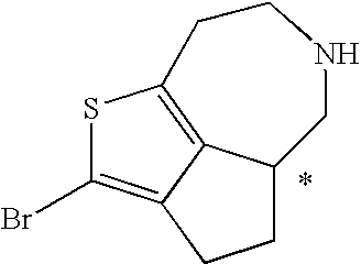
C1C2C3=C(SC(Br)=C3C1)CCNC2
